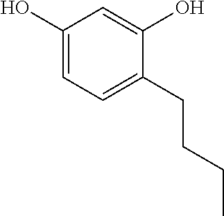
C1(O)=CC=C(CCCC)C(O)=C1
